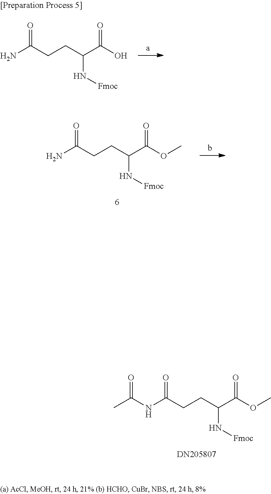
NC(CCC(C(OC)=O)N[Fmoc])=O.N(C(CCC(C(OC)=O)N[Fmoc])=O)C(C)=O.NC(CCC(C(O)=O)N[Fmoc])=O
